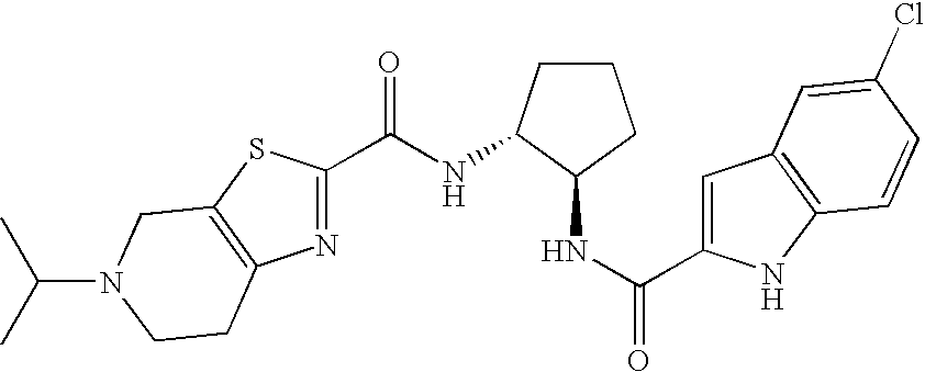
C1(C(NC2CCCC2NC(C2=CC3=C(N2)C=CC(Cl)=C3)=O)=O)=NC2=C(S1)CN(C(C)C)CC2
